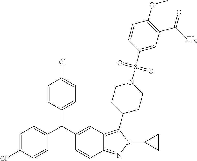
C1=C(Cl)C=CC(C(C2=CC3=C(C4CCN(S(C5=CC(C(N)=O)=C(OC)C=C5)(=O)=O)CC4)N(C4CC4)N=C3C=C2)C2=CC=C(Cl)C=C2)=C1
